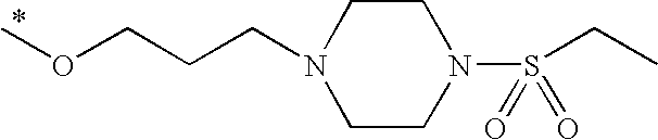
O(CCCN1CCN(S(CC)(=O)=O)CC1)C
